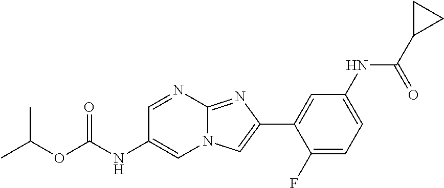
C1=NC2=NC(C3=CC(NC(C4CC4)=O)=CC=C3F)=CN2C=C1NC(OC(C)C)=O
